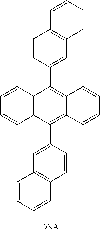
C1=CC(C2=C3C(=C(C4=CC5=C(C=C4)C=CC=C5)C4=C2C=CC=C4)C=CC=C3)=CC2=C1C=CC=C2
